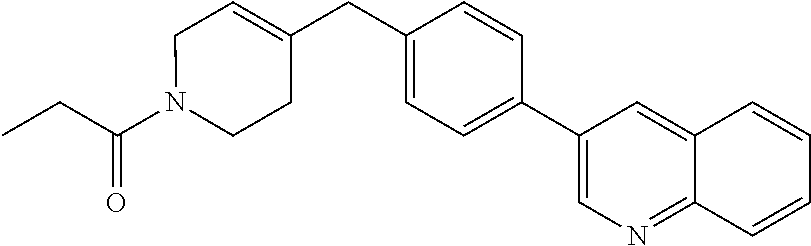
C(=O)(CC)N1CCC(CC2=CC=C(C3=CN=C4C(=C3)C=CC=C4)C=C2)=CC1
